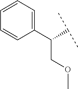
C1=CC=CC=C1C(COC)C(C)C
